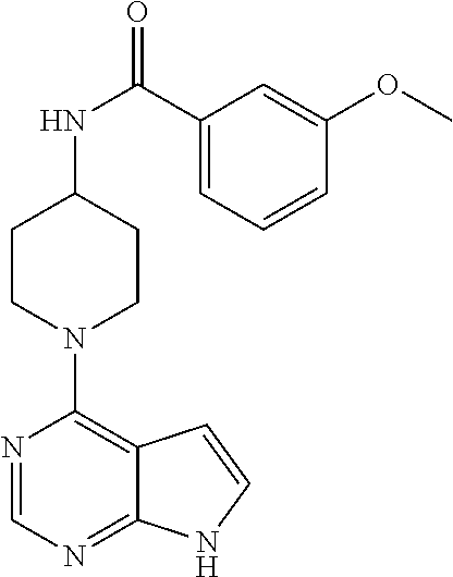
C1CN(C2=C3C(=NC=N2)NC=C3)CCC1NC(=O)C1=CC=CC(OC)=C1
